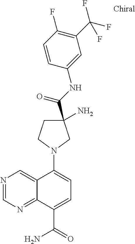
C1(C(F)(F)F)=C(F)C=CC(NC(C2(N)CN(C3=CC=C(C(=O)N)C4=NC=NC=C34)CC2)=O)=C1
